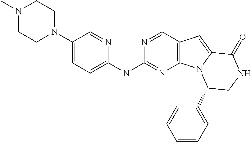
C12=C(C=NC(NC3=CC=C(N4CCN(C)CC4)C=N3)=N1)C=C1N2C(C2=CC=CC=C2)CNC1=O
